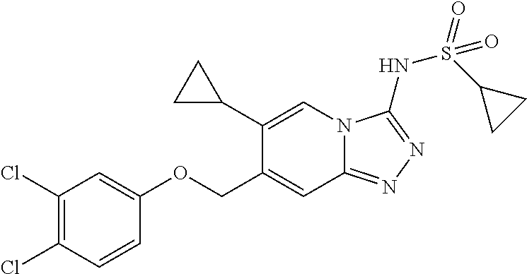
C1(Cl)=C(Cl)C=CC(OCC2=CC3=NN=C(NS(=O)(C4CC4)=O)N3C=C2C2CC2)=C1
